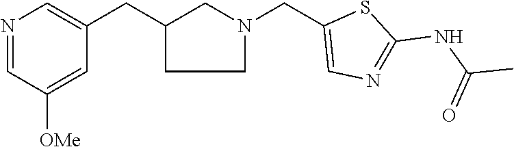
C1=NC=C(CC2CN(CC3=CN=C(NC(=O)C)S3)CC2)C=C1[OMe]
